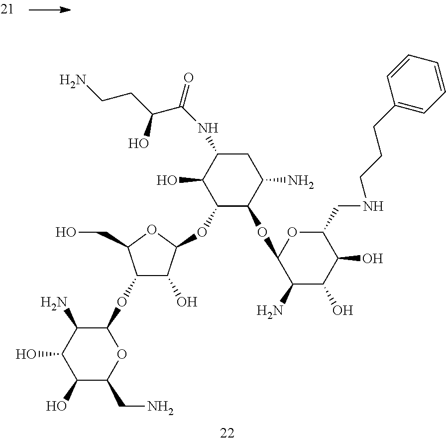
C1(O)C(CN)OC(OC2C(O)C(OC3C(OC4C(N)C(O)C(O)C(CNCCCC5=CC=CC=C5)O4)C(N)CC(NC(C(CCN)O)=O)C3O)OC2CO)C(N)C1O
